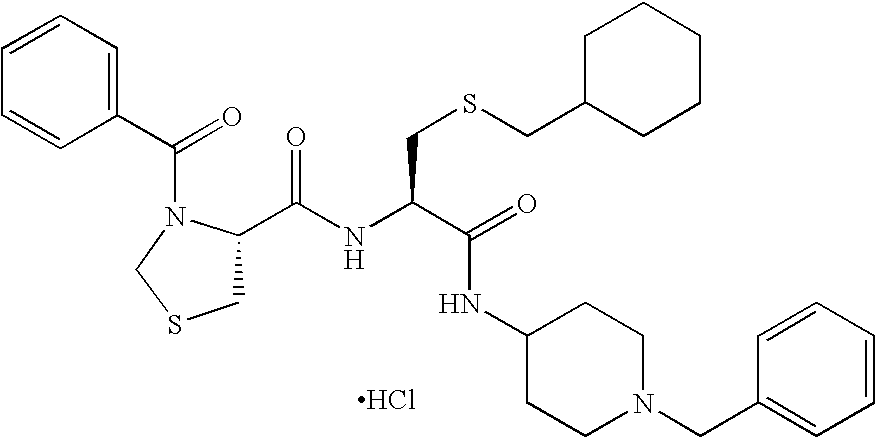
C1(C(NC(C(=O)NC2CCN(CC3=CC=CC=C3)CC2)CSCC2CCCCC2)=O)CSCN1C(C1=CC=CC=C1)=O.Cl
